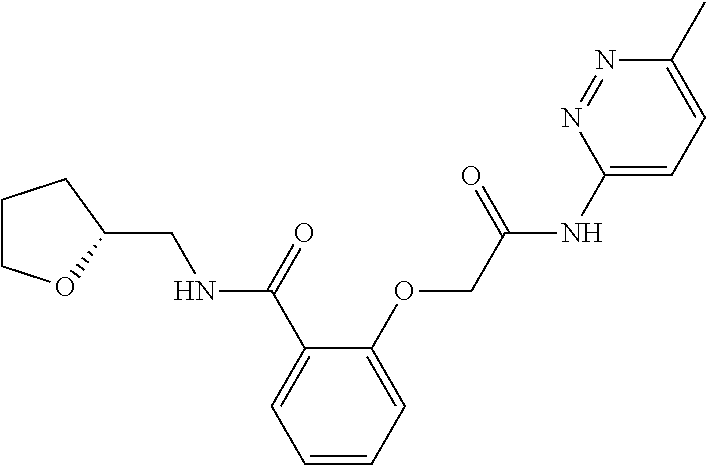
C1COC(CNC(C2=CC=CC=C2OCC(NC2=CC=C(C)N=N2)=O)=O)C1
